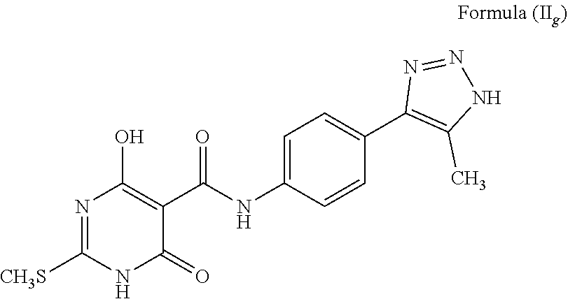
C1=C(NC(C2=C(O)N=C([CH3S])NC2=O)=O)C=CC(C2=C(C)NN=N2)=C1
